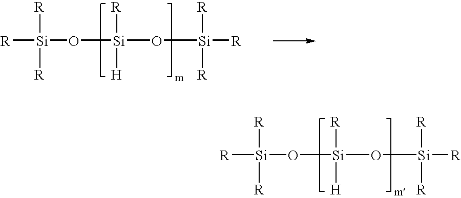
[R][Si](O[Si](O[Si]([R])([R])[R])([H])[R])([R])[R].[R][Si](O[Si](O[Si]([R])([R])[R])([H])[R])([R])[R]
